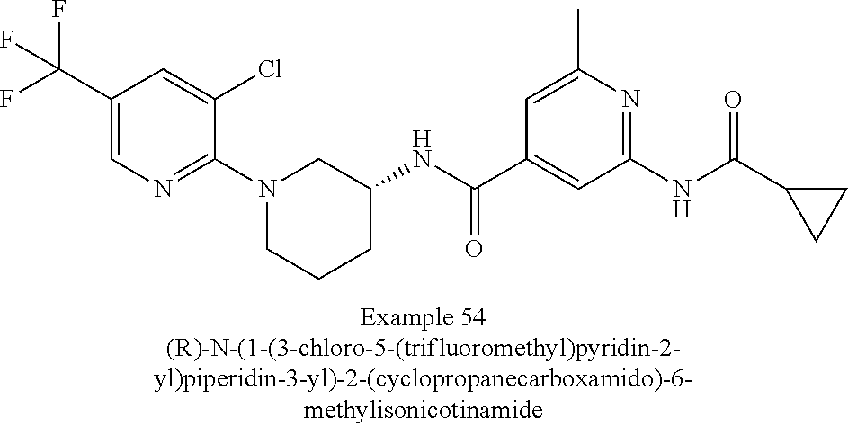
C1(C(F)(F)F)=CN=C(N2CCCC(NC(C3=CC(NC(C4CC4)=O)=NC(C)=C3)=O)C2)C(Cl)=C1
